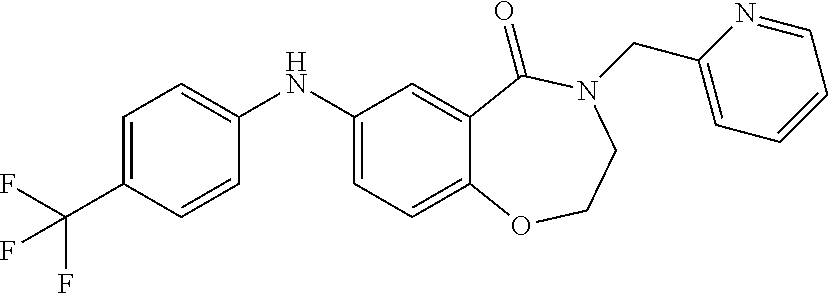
C1=C(NC2=CC=C3C(=C2)C(=O)N(CC2=CC=CC=N2)CCO3)C=CC(C(F)(F)F)=C1
